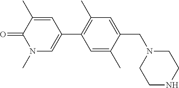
O=C1C(C)=CC(C2=C(C)C=C(CN3CCNCC3)C(C)=C2)=CN1C
